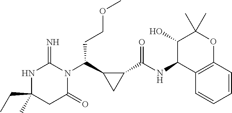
C(C1(C)NC(=N)N(C(C2CC2C(NC2C3=C(OC(C)(C)C2O)C=CC=C3)=O)CCOC)C(=O)C1)C
